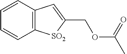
C12=C(C=CC=C1)C=C(COC(C)=O)[SO2]2
